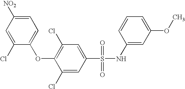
[NO2]C1=CC=C(OC2=C(Cl)C=C(S(=O)(=O)NC3=CC(OC)=CC=C3)C=C2Cl)C(Cl)=C1
